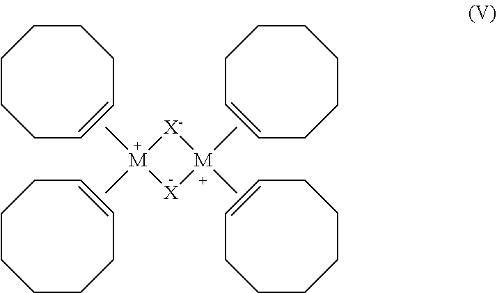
[X]1[M](C)(C)[X-][M]1(C)C.C1C=CCCCCC1.C1CCC=CCCC1.C1=CCCCCCC1.C1CCCCC=CC1
